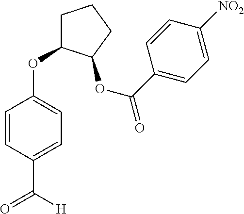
C1=CC(C([H])=O)=CC=C1OC1CCCC1OC(=O)C1=CC=C([NO2])C=C1
